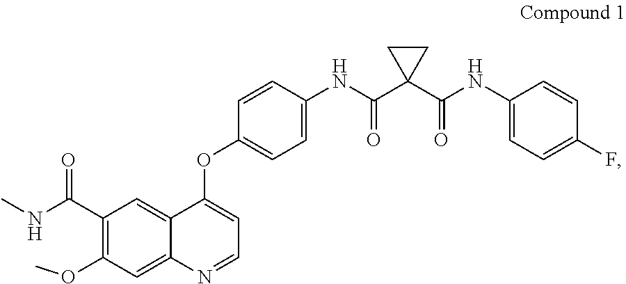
C1(C(NC)=O)=C(OC)C=C2C(=C1)C(OC1=CC=C(NC(C3(C(NC4=CC=C(F)C=C4)=O)CC3)=O)C=C1)=CC=N2
